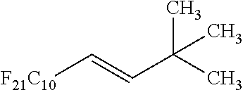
[F21C10]C=CC(C)(C)C
